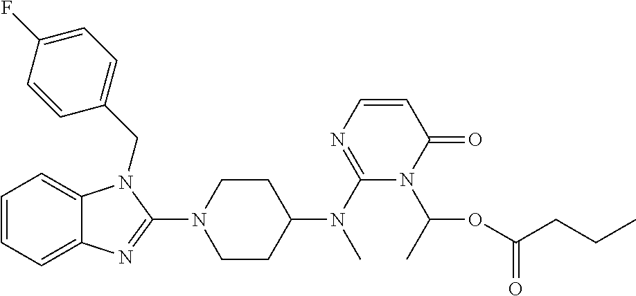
C1=CC=C2C(=C1)N(CC1=CC=C(F)C=C1)C(N1CCC(N(C3=NC=CC(=O)N3C(OC(CCC)=O)C)C)CC1)=N2
